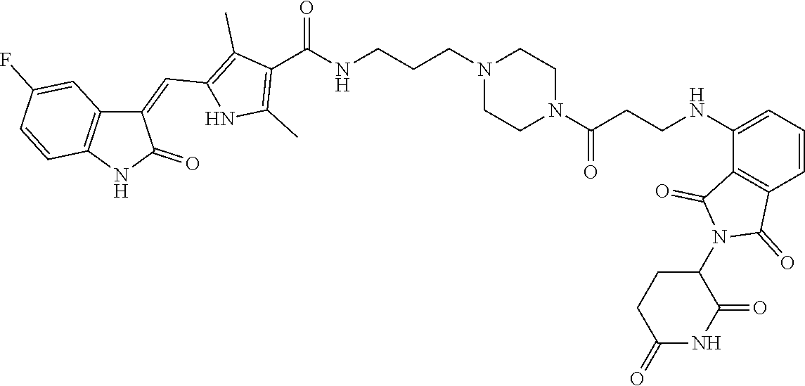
C1CN(CCCNC(C2=C(C)NC(C=C3C4=C(C=CC(F)=C4)NC3=O)=C2C)=O)CCN1C(=O)CCNC1=CC=CC2=C1C(=O)N(C1CCC(=O)NC1=O)C2=O
